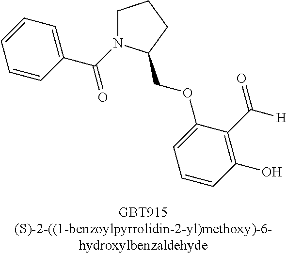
C1N(C(C2=CC=CC=C2)=O)C(COC2=CC=CC(O)=C2C(=O)[H])CC1
